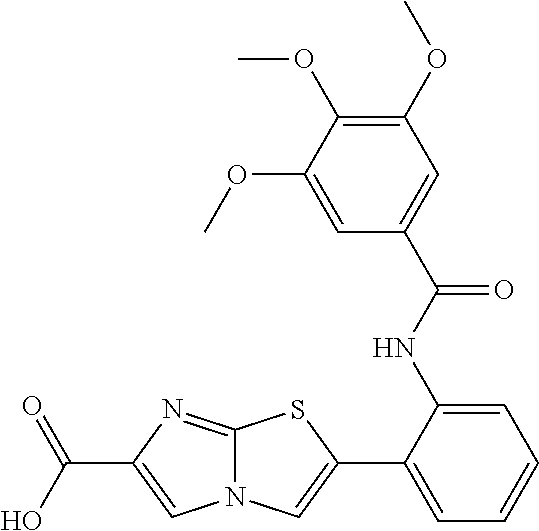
C1(NC(=O)C2=CC(OC)=C(OC)C(OC)=C2)=CC=CC=C1C1=CN2C(=NC(C(O)=O)=C2)S1
